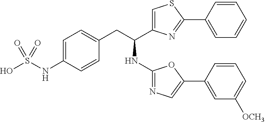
C1=C(NS(O)(=O)=O)C=CC(CC(NC2=NC=C(C3=CC([OCH3])=CC=C3)O2)C2=CSC(C3=CC=CC=C3)=N2)=C1
